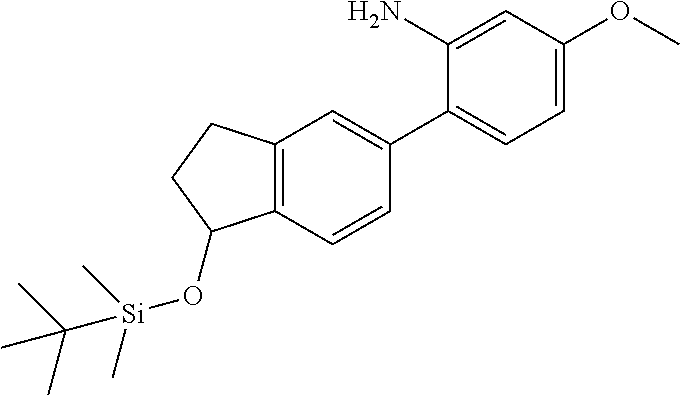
C1(C2=CC=C(OC)C=C2N)=CC2=C(C=C1)C(O[Si](C)(C)C(C)(C)C)CC2
